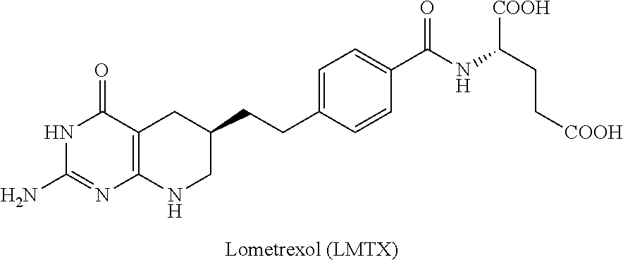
N1C(N)=NC2=C(C1=O)CC(CCC1=CC=C(C(NC(CC[COOH])[COOH])=O)C=C1)CN2
